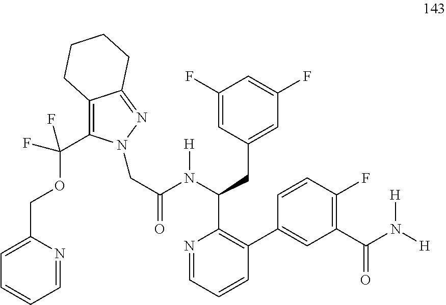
C1(F)=CC(CC(C2=C(C3=CC(C(N([H])[H])=O)=C(F)C=C3)C=CC=N2)N(C(=O)CN2C(C(OCC3=CC=CC=N3)(F)F)=C3C(=N2)CCCC3)[H])=CC(F)=C1
